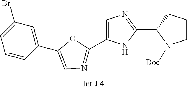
C1=CC(C2=CN=C(C3=CN=C(C4N([Boc])CCC4)N3)O2)=CC(Br)=C1
